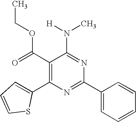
C1(C(OCC)=O)=C(C2=CC=CS2)N=C(C2=CC=CC=C2)N=C1N(C)[H]
